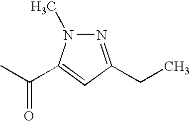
N1=C(CC)C=C(C(=O)C)N1C
